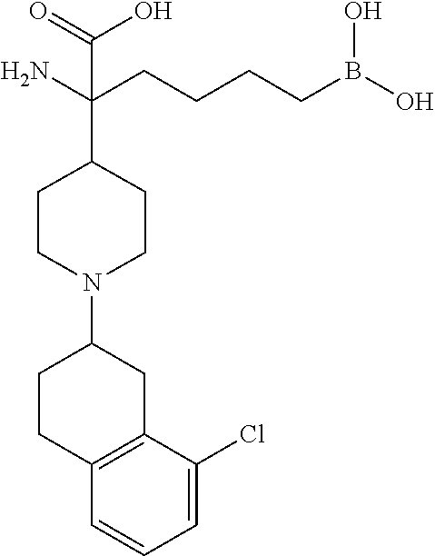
C1(N2CCC(C(CCCCB(O)O)(N)C(=O)O)CC2)CCC2=C(C1)C(Cl)=CC=C2
